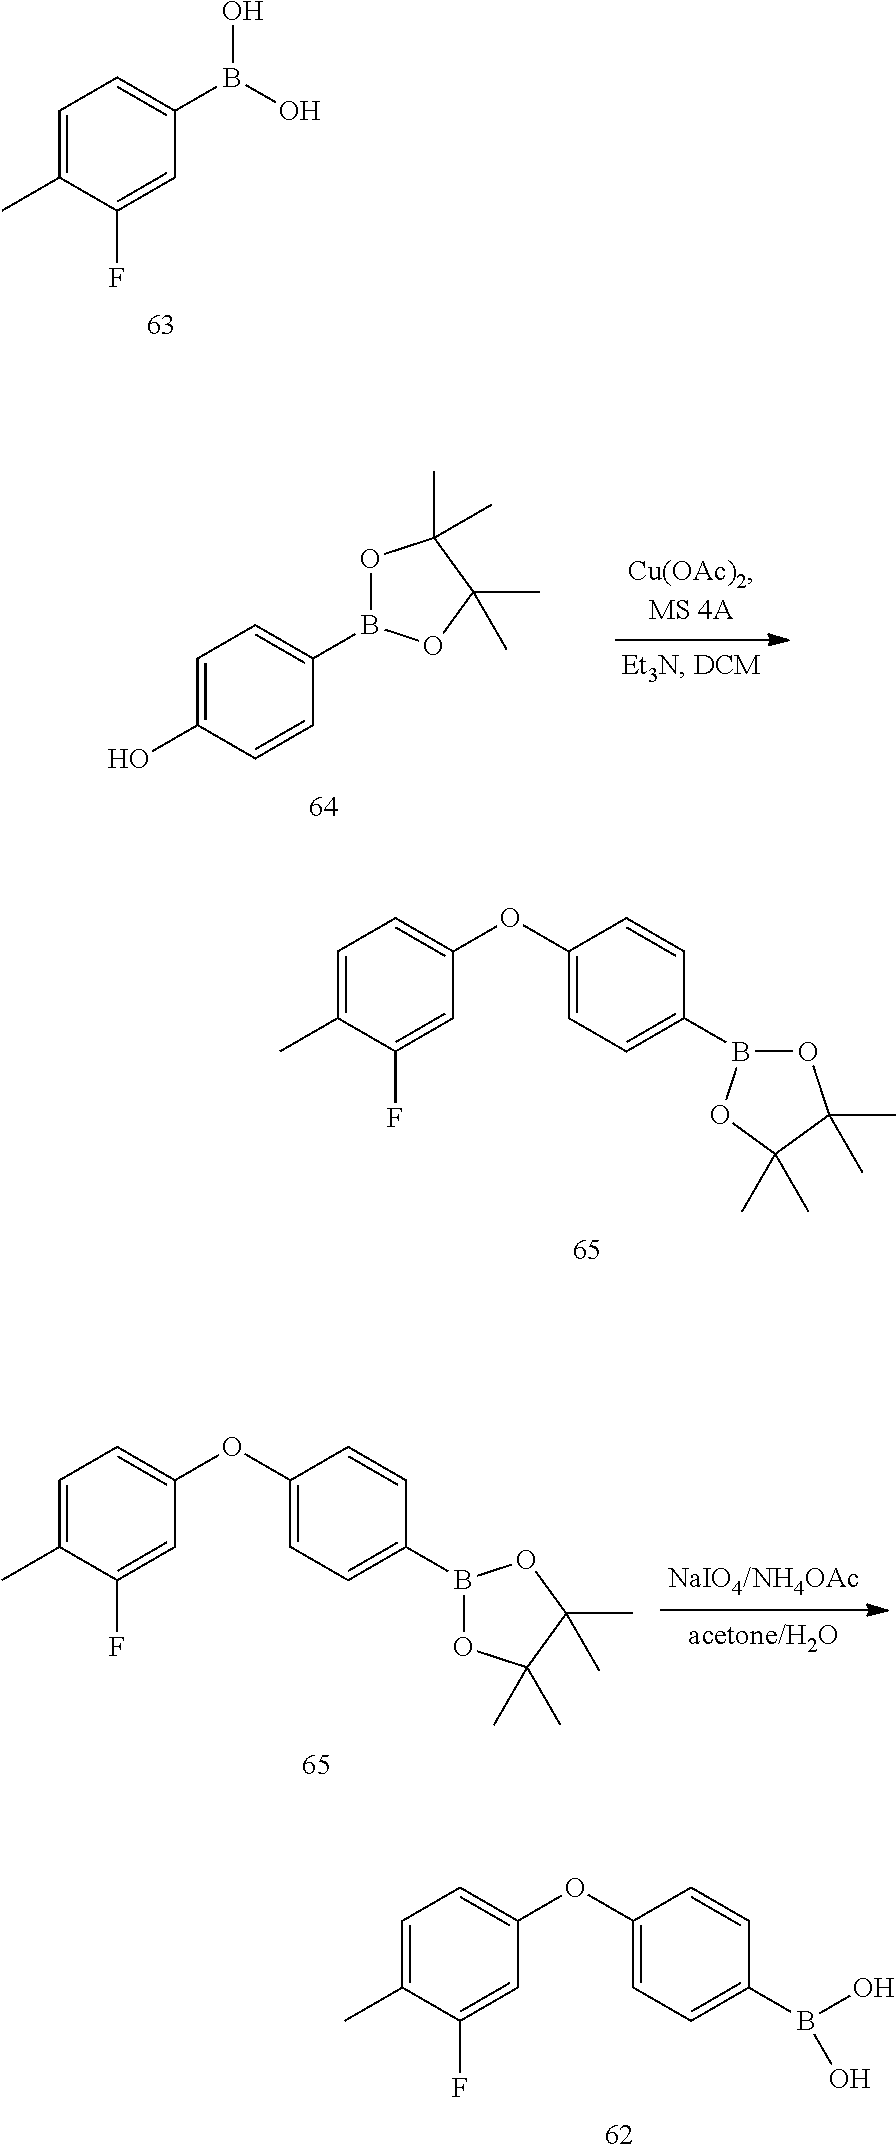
C1=C(C)C(F)=CC(B(O)O)=C1.C1=C(O)C=CC(B2OC(C)(C)C(C)(C)O2)=C1.C1=C(C)C(F)=CC(OC2=CC=C(B3OC(C)(C)C(C)(C)O3)C=C2)=C1.C1=C(C)C(F)=CC(OC2=CC=C(B3OC(C)(C)C(C)(C)O3)C=C2)=C1.C1=C(C)C(F)=CC(OC2=CC=C(B(O)O)C=C2)=C1
